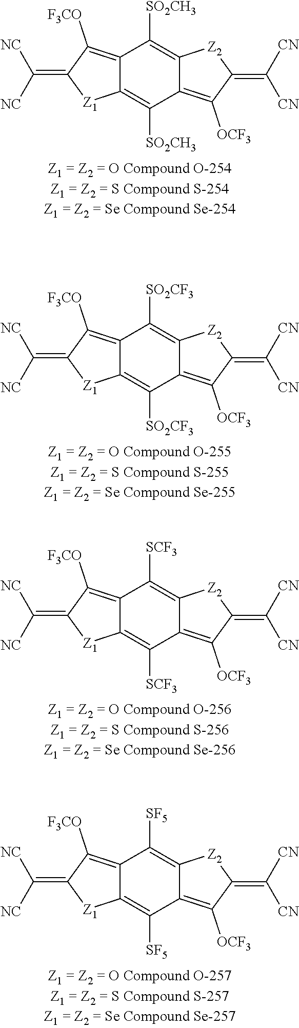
C1([SO2CH3])=C2C(=C([OCF3])C(=C([CN])[CN])[Z2]2)C([SO2CH3])=C2C1=C([F3CO])C(=C([NC])[NC])[Z1]2.C1([SO2CF3])=C2C(=C([OCF3])C(=C([CN])[CN])[Z2]2)C([SO2CF3])=C2C1=C([F3CO])C(=C([NC])[NC])[Z1]2.C1([SCF3])=C2C(=C([OCF3])C(=C([CN])[CN])[Z2]2)C([SCF3])=C2C1=C([F3CO])C(=C([NC])[NC])[Z1]2.C1([SF5])=C2C(=C([OCF3])C(=C([CN])[CN])[Z2]2)C([SF5])=C2C1=C([F3CO])C(=C([NC])[NC])[Z1]2
